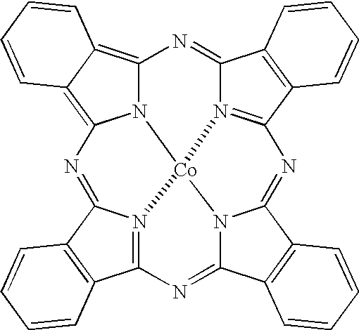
N12C3=C4C(=C1N=C1N5=C(C6=C1C=CC=C6)N=C1N6C(=NC7=N(C(=N3)C3=C7C=CC=C3)[Co]256)C2=C1C=CC=C2)C=CC=C4
